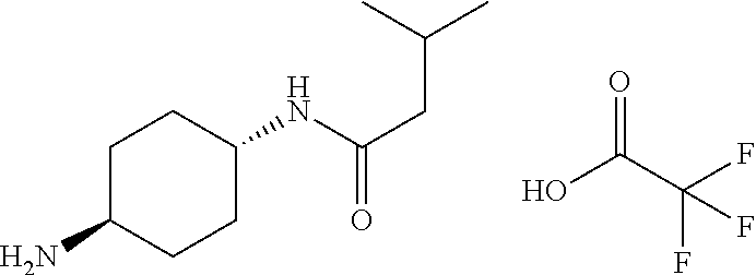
C1C(N)CCC(NC(CC(C)C)=O)C1.OC(C(F)(F)F)=O
